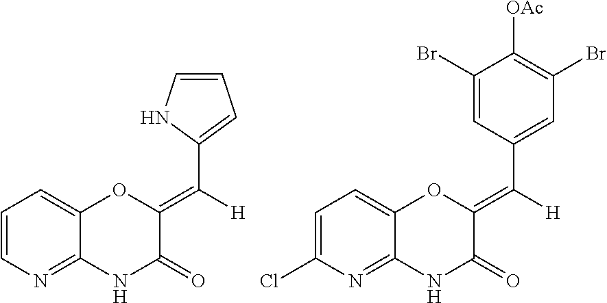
C1=CN=C2C(=C1)OC(=C([H])C1=CC=CN1)C(=O)N2.C1=C(Cl)N=C2C(=C1)OC(=C([H])C1=CC(Br)=C([OAc])C(Br)=C1)C(=O)N2
